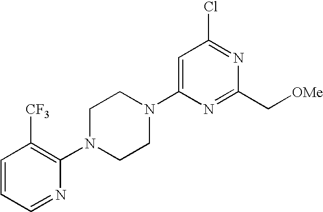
C1=C(N2CCN(C3=C([CF3])C=CC=N3)CC2)N=C(C[OMe])N=C1Cl
